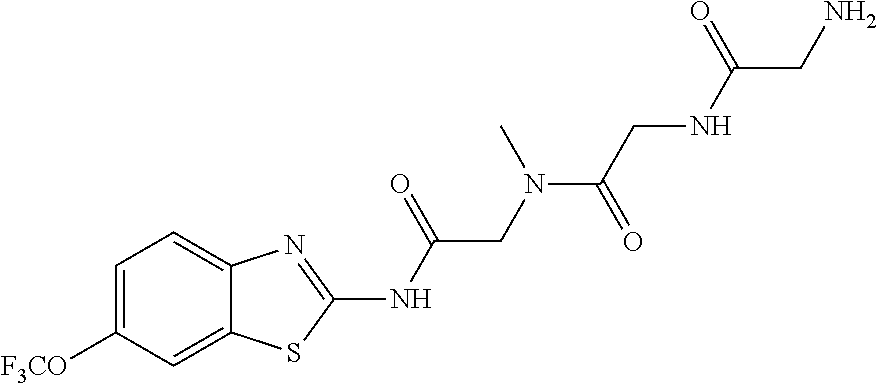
C1=C([F3CO])C=C2C(=C1)N=C(NC(CN(C(=O)CNC(CN)=O)C)=O)S2
